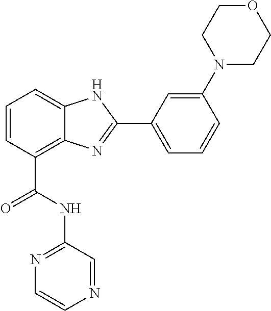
C1=CC(C(=O)NC2=NC=CN=C2)=C2C(=C1)NC(C1=CC=CC(N3CCOCC3)=C1)=N2
